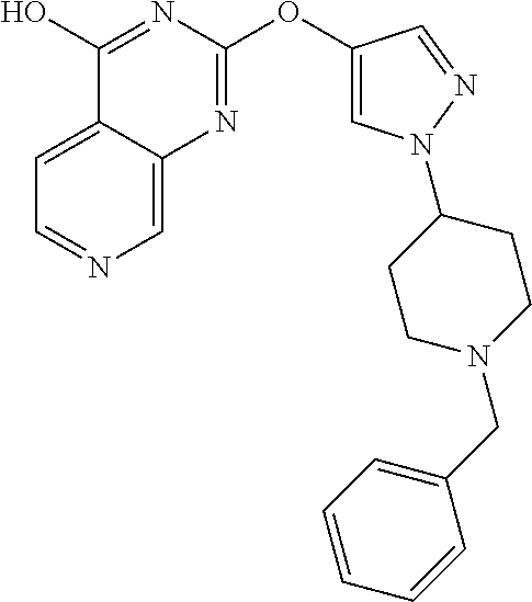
C1=C2C(=CN=C1)N=C(OC1=CN(C3CCN(CC4=CC=CC=C4)CC3)N=C1)N=C2O
